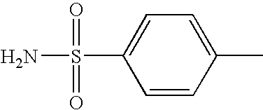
C1=CC(C)=CC=C1S(N)(=O)=O
